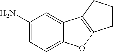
C1(N)=CC=C2C(=C1)C1=C(O2)CCC1
